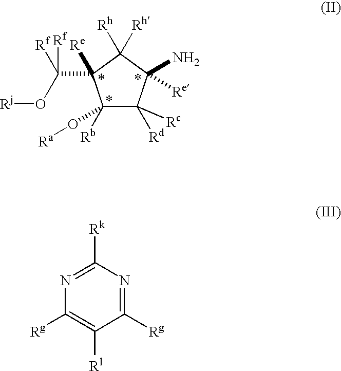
C1([Rb])(O[Ra])C([Rd])([Rc])C([Re])(N)C([Rh])([Rh])C1(C(O[Rj])([Rf])[Rf])[Re].C1([Rg])=C([Rl])C([Rg])=NC([Rk])=N1
